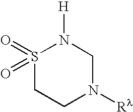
C1N([Rl])CN([H])S(=O)(=O)C1
